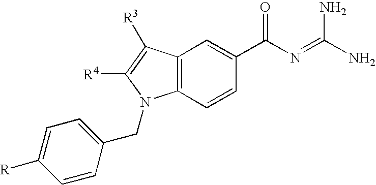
C12=C(C=CC(C(N=C(N)N)=O)=C1)N(CC1=CC=C([R])C=C1)C([R4])=C2[R3]
